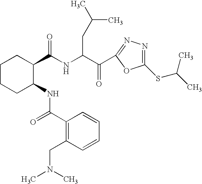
C1CCC(NC(=O)C2=C(CN(C)C)C=CC=C2)C(C(NC(C(C2=NN=C(SC(C)C)O2)=O)CC(C)C)=O)C1
